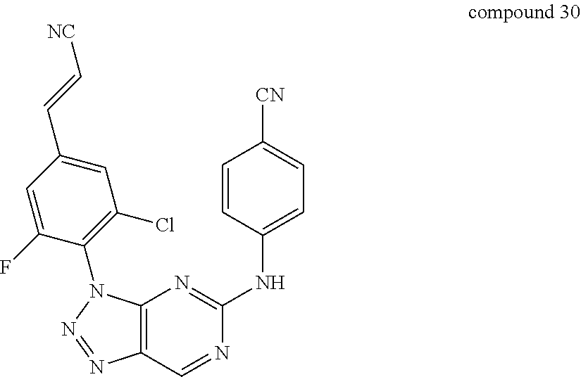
C12=C(C=NC(NC3=CC=C([CN])C=C3)=N1)N=NN2C1=C(Cl)C=C(C=C[NC])C=C1F
